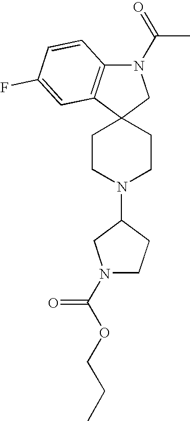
C1CN(C2CN(C(OCCC)=O)CC2)CCC12CN(C(C)=O)C1=C2C=C(F)C=C1
